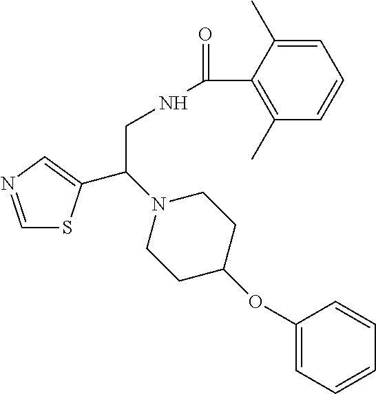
C1=NC=C(C(N2CCC(OC3=CC=CC=C3)CC2)CNC(=O)C2=C(C)C=CC=C2C)S1
